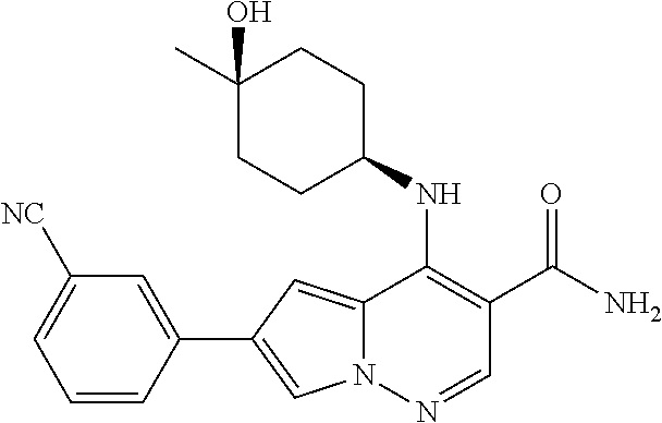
N12C(=CC(C3=CC([NC])=CC=C3)=C1)C(NC1CCC(C)(O)CC1)=C(C(N)=O)C=N2
